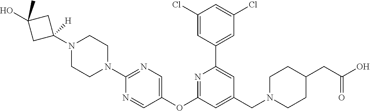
C1(Cl)=CC(C2=CC(CN3CCC(CC(=O)O)CC3)=CC(OC3=CN=C(N4CCN(C5([H])CC(O)(C)C5)CC4)N=C3)=N2)=CC(Cl)=C1
